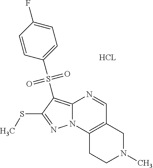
C12=C(S(C3=CC=C(F)C=C3)(=O)=O)C(SC)=NN1C1=C(C=N2)CN(C)CC1.[HCL]
